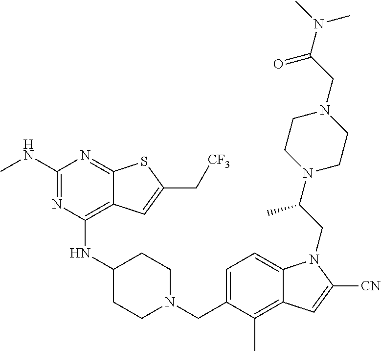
C1=C(CN2CCC(NC3=C4C(=NC(NC)=N3)SC(C[CF3])=C4)CC2)C(C)=C2C(=C1)N(CC(N1CCN(CC(N(C)C)=O)CC1)C)C([CN])=C2
